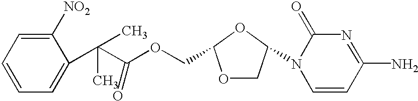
C1=CC=C(C(C)(C)C(OCC2OCC(N3C=CC(N)=NC3=O)O2)=O)C([NO2])=C1
